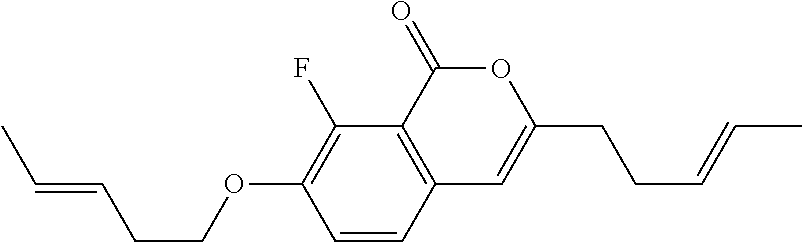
C1=CC2=C(C(F)=C1OCCC=CC)C(=O)OC(CCC=CC)=C2
